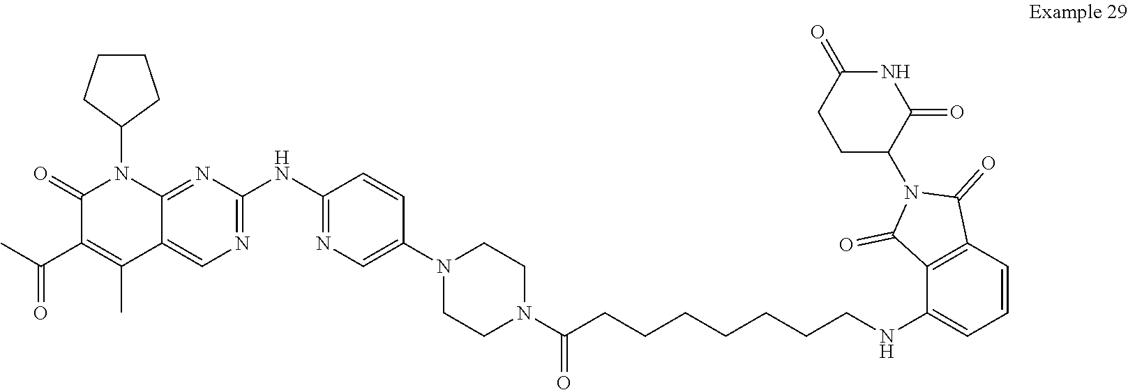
N1(C2=CN=C(NC3=NC=C4C(C)=C(C(=O)C)C(=O)N(C5CCCC5)C4=N3)C=C2)CCN(C(=O)CCCCCCCNC2=CC=CC3=C2C(=O)N(C2CCC(=O)NC2=O)C3=O)CC1
